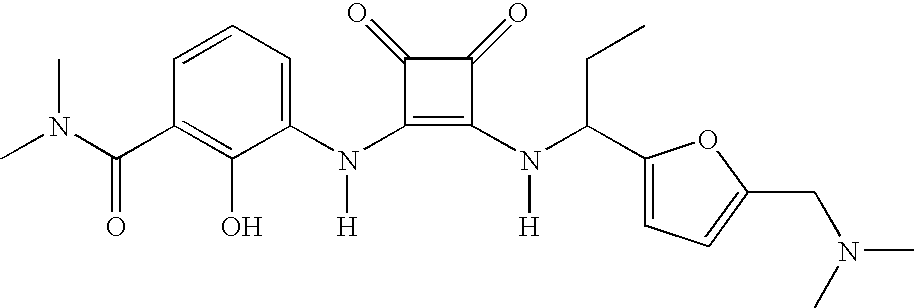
C(C1=C(O)C(N(C2=C(N(C(C3=CC=C(CN(C)C)O3)CC)[H])C(=O)C2=O)[H])=CC=C1)(=O)N(C)C
